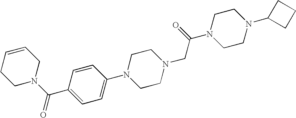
C1CC=CCN1C(=O)C1=CC=C(N2CCN(CC(N3CCN(C4CCC4)CC3)=O)CC2)C=C1
